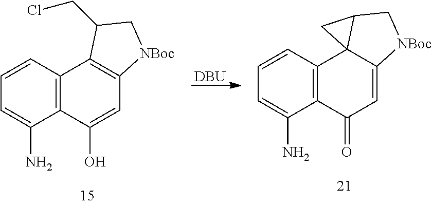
C12=C(C=CC=C1N)C1=C(C=C2O)[NBoc]CC1CCl.[DBU].C12=C(C=CC=C1N)C13C(=CC2=O)[NBoc]CC1C3
